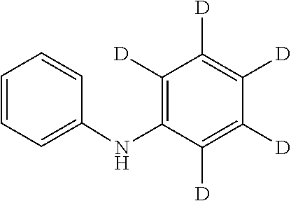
C1=CC=C(NC2=C([D])C([D])=C([D])C([D])=C2[D])C=C1
